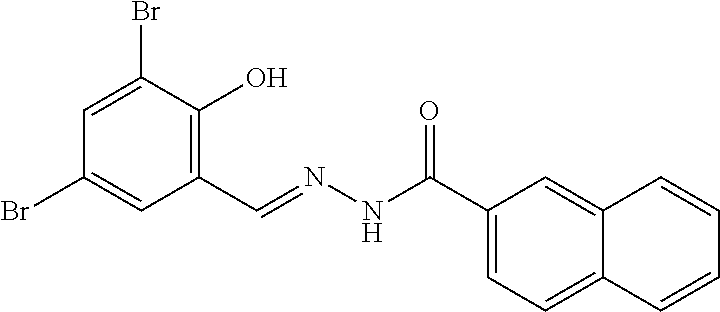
C1=C(Br)C(O)=C(C=NNC(C2=CC=C3C(=C2)C=CC=C3)=O)C=C1Br
